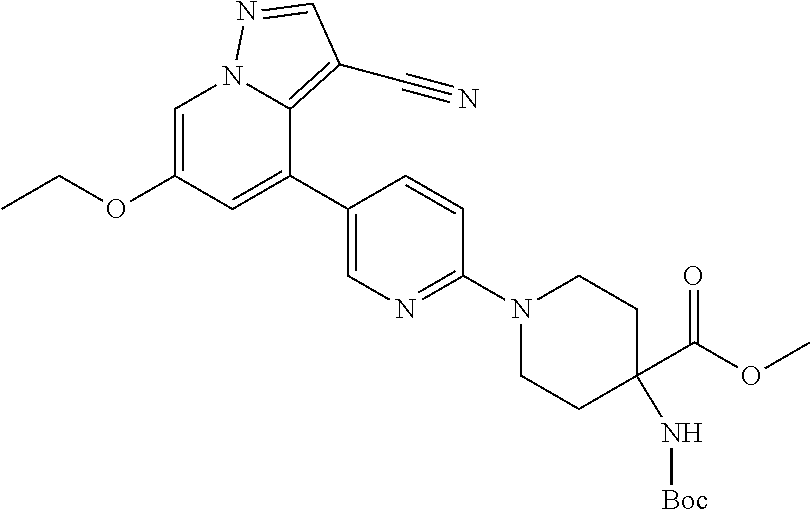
C1=C(OCC)C=C(C2=CN=C(N3CCC(C(OC)=O)(N[Boc])CC3)C=C2)C2=C(C#N)C=NN12
